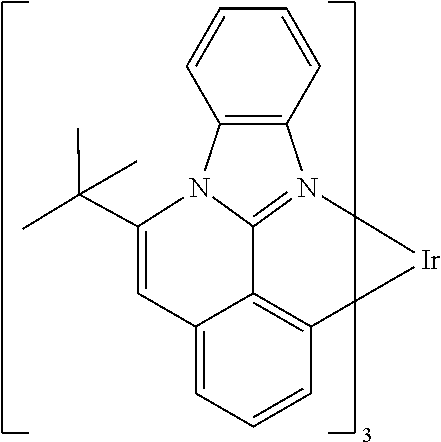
C12=C(N3C4=N1[Ir]C1=C4C(=CC=C1)C=C3C(C)(C)C)C=CC=C2
